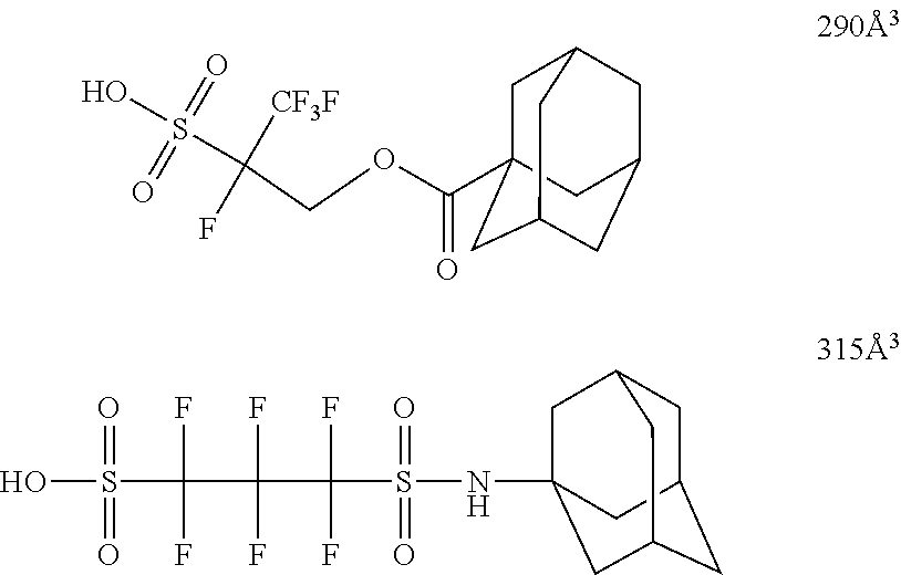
O(C(C12CC3CC(CC(C1)C3)C2)=O)CC(F)([CF3F])S(=O)(=O)O.S(C(F)(F)C(F)(F)C(F)(F)S(=O)(=O)NC12CC3CC(CC(C1)C3)C2)(=O)(=O)O
